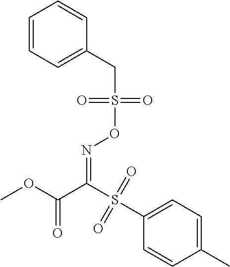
O=C(OC)C(S(=O)(=O)C1=CC=C(C)C=C1)=NOS(=O)(=O)CC1=CC=CC=C1
